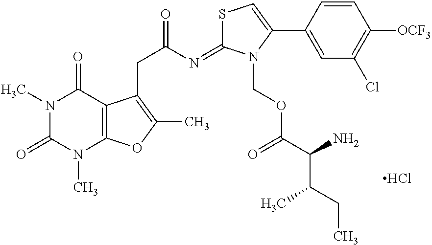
N1(C)C(=O)N(C)C2=C(C1=O)C(CC(=O)N=C1SC=C(C3=CC(Cl)=C([OCF3])C=C3)N1COC(C(C(CC)C)N)=O)=C(C)O2.Cl
